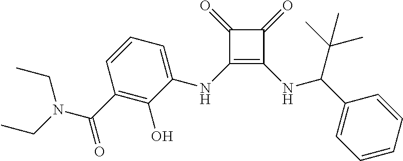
C(C1=CC=CC=C1)(NC1=C(NC2=CC=CC(C(N(CC)CC)=O)=C2O)C(=O)C1=O)C(C)(C)C
